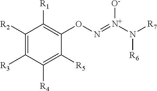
C1([R2])=C([R3])C([R4])=C([R5])C(ON=[N+](N([R7])[R6])[O-])=C1[R1]
